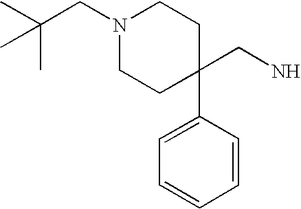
N1(CC(C)(C)C)CCC(CN)(C2=CC=CC=C2)CC1
